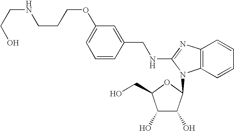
C1=C(OCCCNCCO)C=C(CNC2=NC3=C(C=CC=C3)N2C2C(O)C(O)C(CO)O2)C=C1
